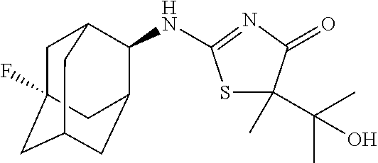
C1C2(F)CC3CC(C2)C(NC2=NC(=O)C(C(C)(C)O)(C)S2)C1C3
